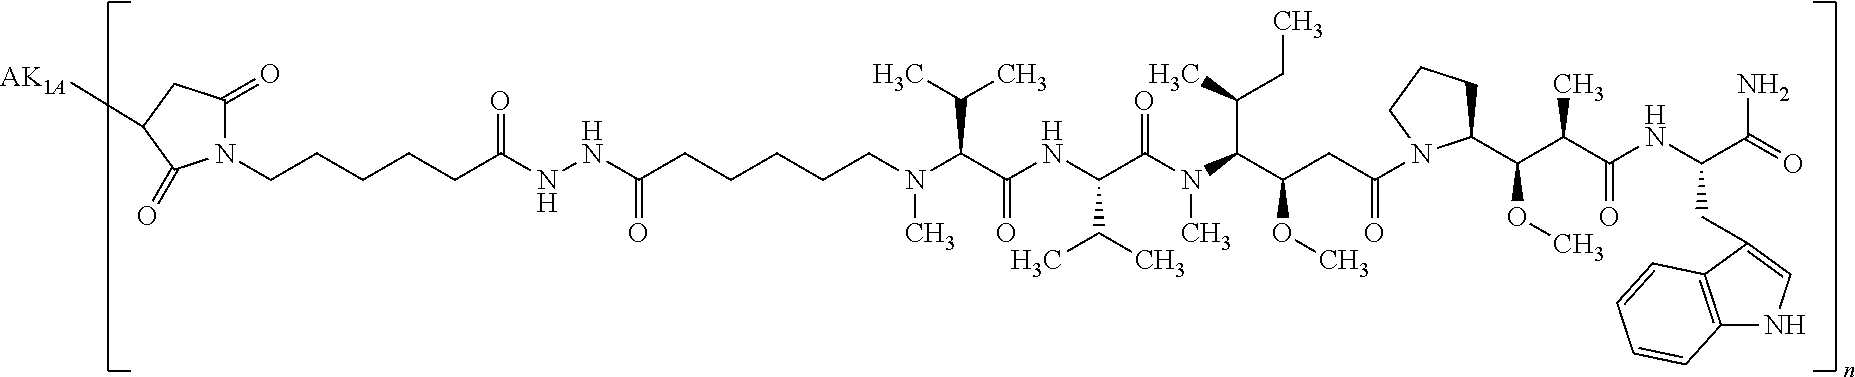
C(CCCCC(NNC(=O)CCCCCN(C)C(C(=O)NC(C(C)C)C(N(C(C(OC)CC(=O)N1C(C(C(C)C(=O)NC(C(=O)N)CC2=CNC3=C2C=CC=C3)OC)CCC1)C(C)CC)C)=O)C(C)C)=O)N1C(=O)CC([AK1A])C1=O
